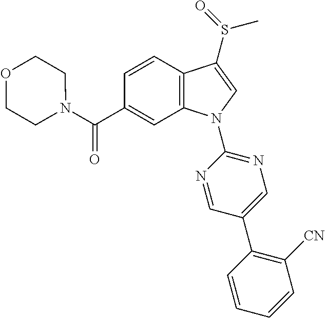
C(C1=CC2=C(C=C1)C(S(C)=O)=CN2C1=NC=C(C2=C([CN])C=CC=C2)C=N1)(=O)N1CCOCC1
